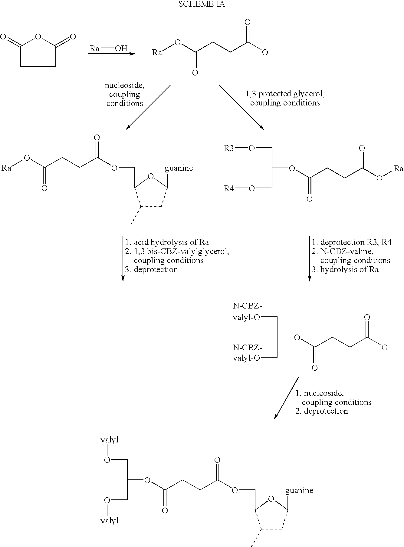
C(OC(CCC(O)=O)=O)(C[valyl-O])C[valyl-O].C1(=O)CCC(=O)O1.[Ra]O.[Ra]OC(CCC(O)=O)=O.C(OC(CCC(O[Ra])=O)=O)(CO[R4])CO[R3].[Ra]OC(CCC(OCC1C(C)CC([guanine])O1)=O)=O.C(OC(CCC(OCC1C(C)CC([guanine])O1)=O)=O)(CO[valyl])CO[valyl]
